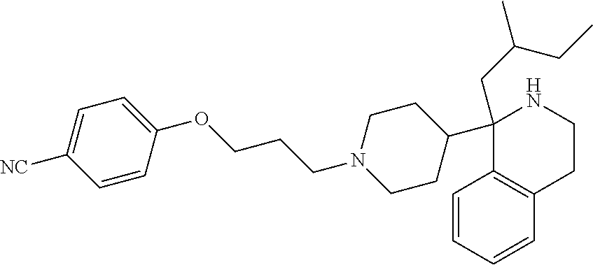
C1(CC(C)CC)(C2CCN(CCCOC3=CC=C([NC])C=C3)CC2)C2=C(CCN1)C=CC=C2
